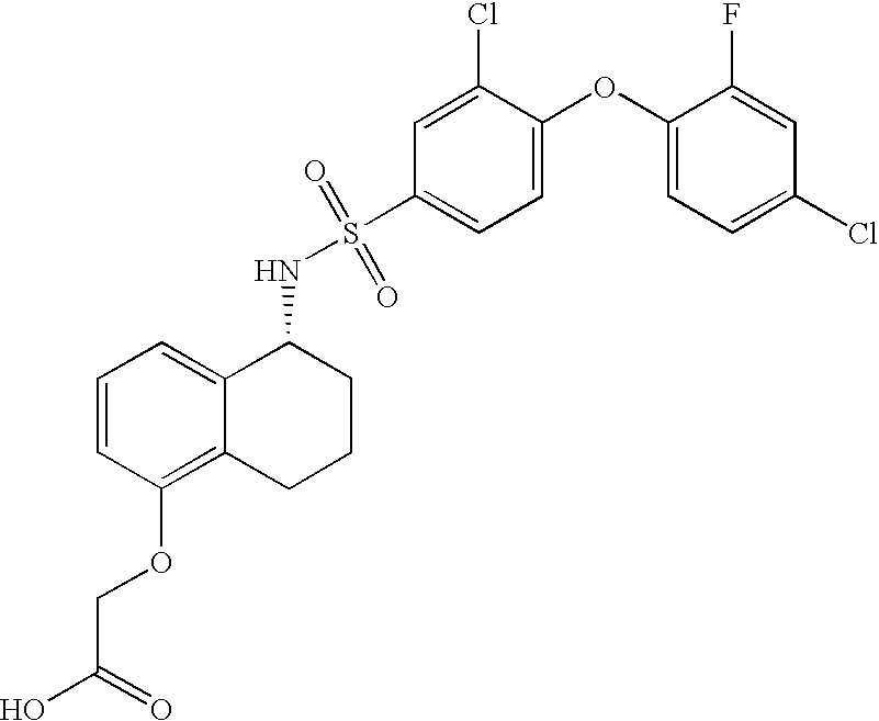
C1=CC(OCC(O)=O)=C2C(=C1)C(NS(=O)(=O)C1=CC=C(OC3=CC=C(Cl)C=C3F)C(Cl)=C1)CCC2
